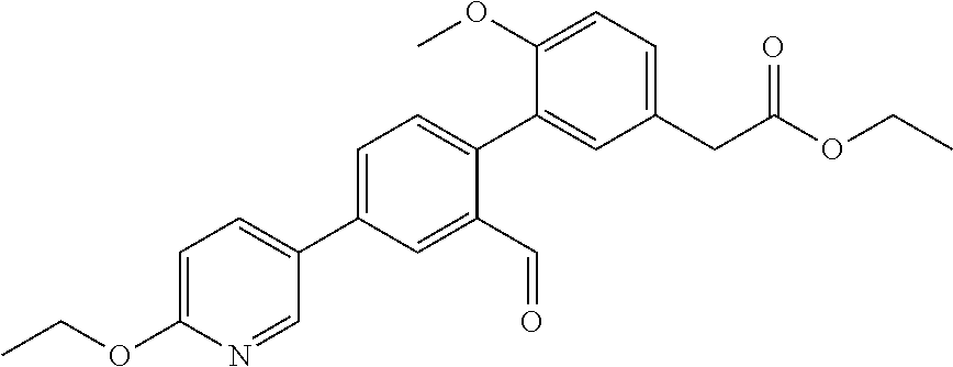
C1=C(C2=CC=C(OCC)N=C2)C=C(C=O)C(C2=CC(CC(OCC)=O)=CC=C2OC)=C1
